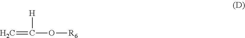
C=C(O[R6])[H]
